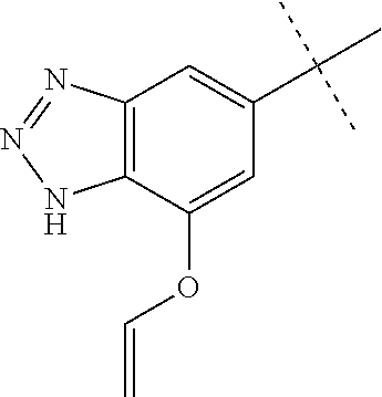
C12=C(N=NN1)C=C(C(C)(C)C)C=C2OC=C
